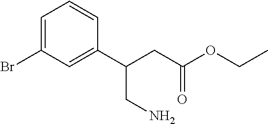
C(C(C1=CC(Br)=CC=C1)CC(=O)OCC)N
